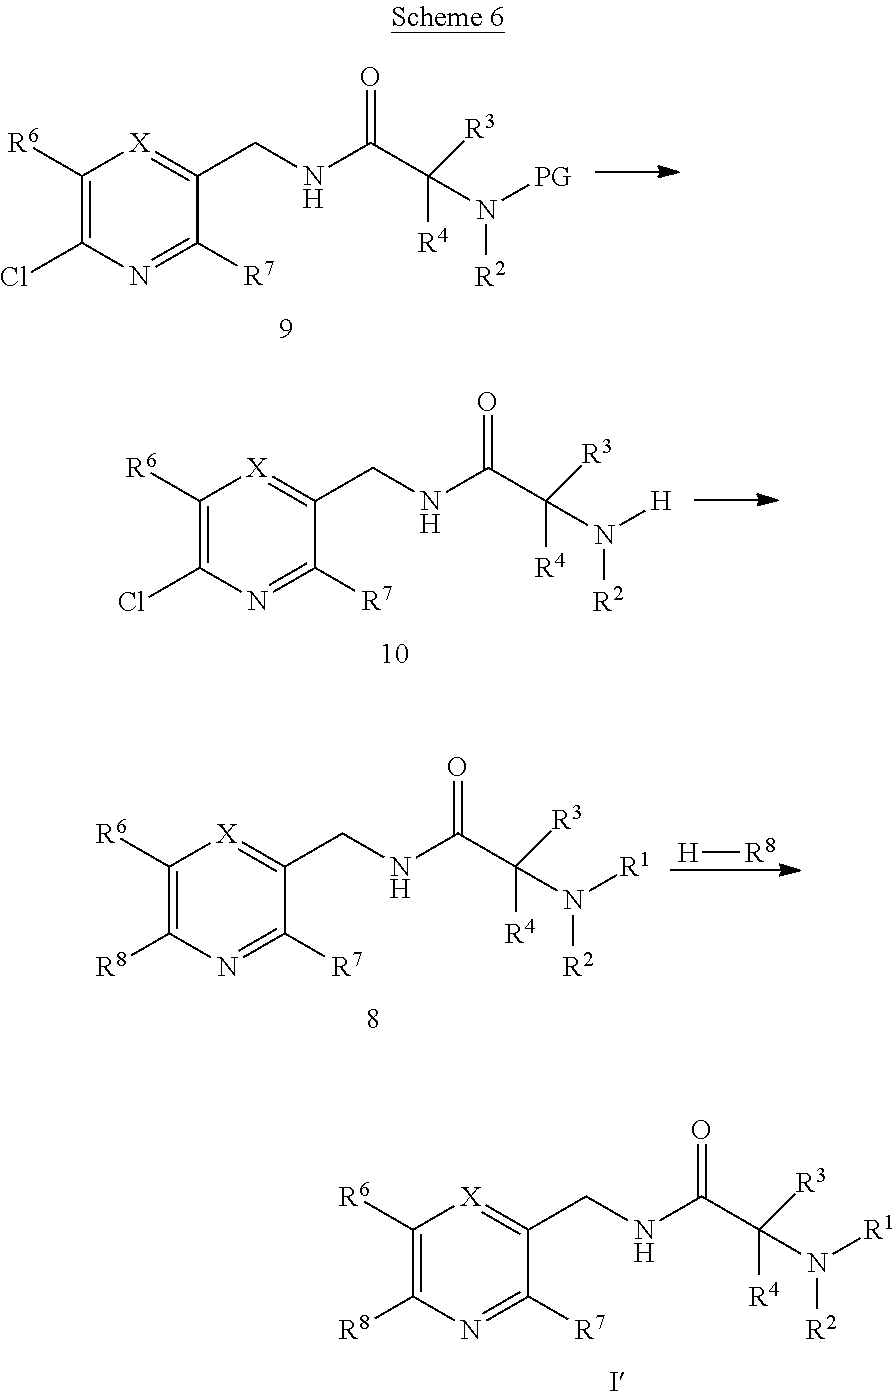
C1([R6])=C([R8])N=C([R7])C(CNC(C(N([R1])[R2])([R4])[R3])=O)=[X]1.C1([R6])=C(Cl)N=C([R7])C(CNC(C(N([PG])[R2])([R4])[R3])=O)=[X]1.C1([R6])=C(Cl)N=C([R7])C(CNC(C(N([H])[R2])([R4])[R3])=O)=[X]1.C1([R6])=C([R8])N=C([R7])C(CNC(C(N([R1])[R2])([R4])[R3])=O)=[X]1.[H][R8]
